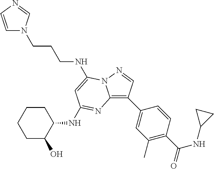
C(CCNC1=CC(NC2CCCCC2O)=NC2=C(C3=CC(C)=C(C(=O)NC4CC4)C=C3)C=NN21)N1C=CN=C1
